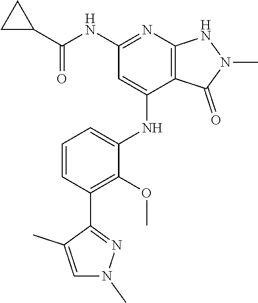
O=C(NC1=NC2=C(C(NC3=CC=CC(C4=NN(C)C=C4C)=C3OC)=C1)C(=O)N(C)N2)C1CC1
